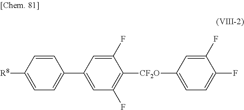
C1(F)=CC(C2=CC=C([R8])C=C2)=CC(F)=C1[CF2O]C1=CC=C(F)C(F)=C1
